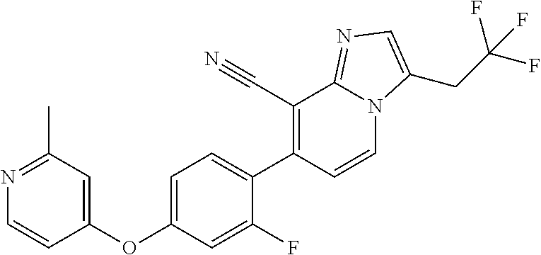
O(C1=CC=C(C2=C(C#N)C3=NC=C(CC(F)(F)F)N3C=C2)C(F)=C1)C1=CC(C)=NC=C1
